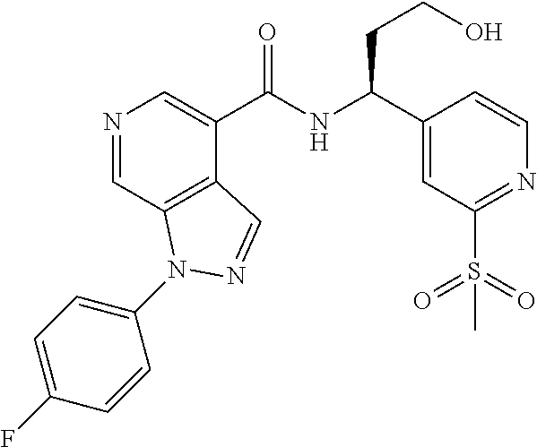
N1=CC2=C(C(C(NC(C3=CC(S(=O)(=O)C)=NC=C3)CCO)=O)=C1)C=NN2C1=CC=C(F)C=C1
